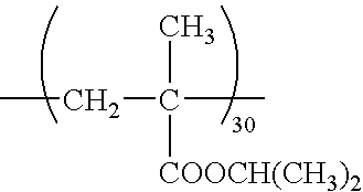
CCC(C)(C)[COOCH(CH3)2]
